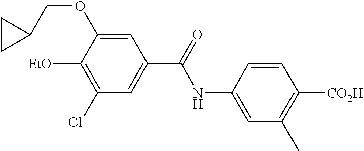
C1=C(NC(=O)C2=CC(Cl)=C([EtO])C(OCC3CC3)=C2)C=CC([CO2H])=C1C
